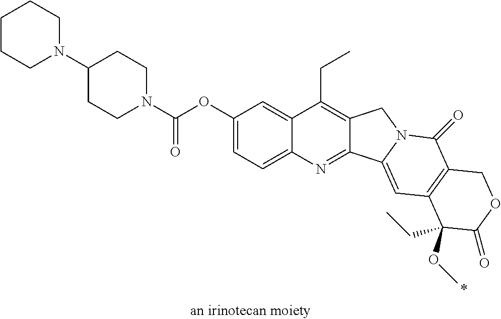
C1CCN(C2CCN(C(OC3=CC=C4C(=C3)C(CC)=C3C(=N4)C4=CC5=C(C(=O)N4C3)COC(=O)C5(OC)CC)=O)CC2)CC1
